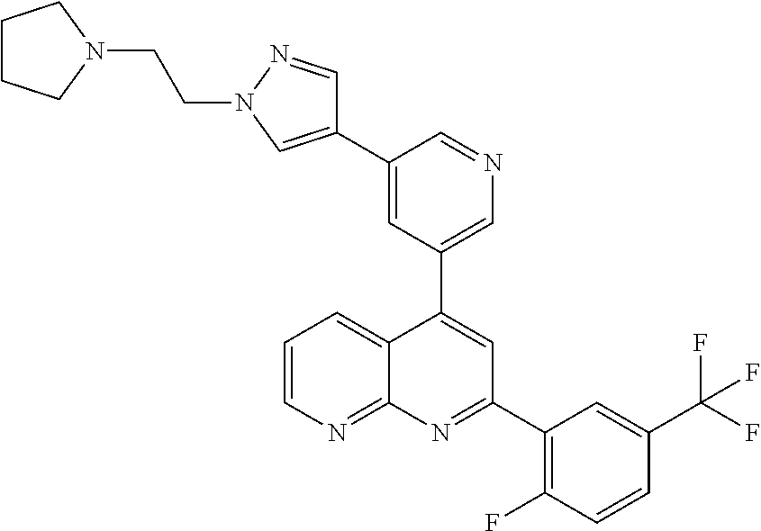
C1=C(C2=CN(CCN3CCCC3)N=C2)C=NC=C1C1=CC(C2=C(F)C=CC(C(F)(F)F)=C2)=NC2=NC=CC=C12
